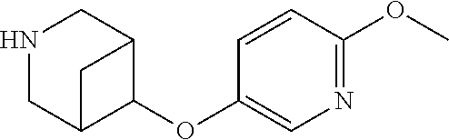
N1CC2C(OC3=CN=C(OC)C=C3)C(C1)C2
